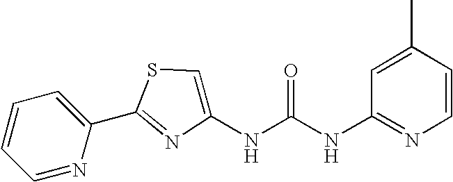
C1=NC(C2=NC(NC(NC3=NC=CC(C)=C3)=O)=CS2)=CC=C1
